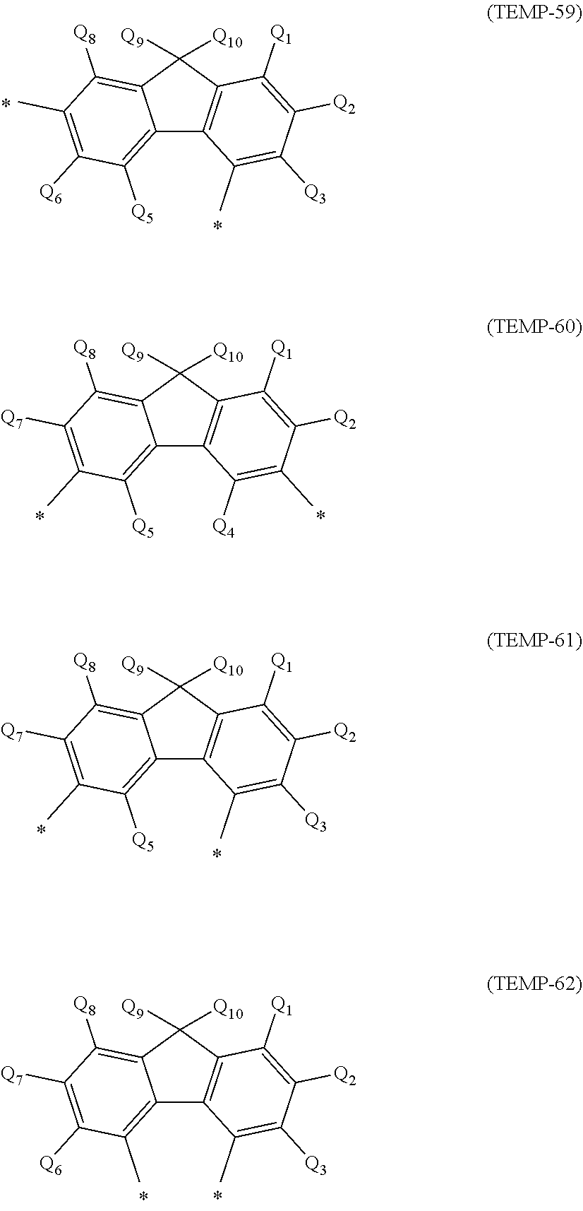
C12=C([Q5])C([Q6])=C(C)C([Q8])=C1C([Q9])([Q10])C1=C2C(C)=C([Q3])C([Q2])=C1[Q1].C12=C([Q5])C(C)=C([Q7])C([Q8])=C1C([Q9])([Q10])C1=C2C([Q4])=C(C)C([Q2])=C1[Q1].C12=C([Q5])C(C)=C([Q7])C([Q8])=C1C([Q9])([Q10])C1=C2C(C)=C([Q3])C([Q2])=C1[Q1].C12=C(C)C([Q6])=C([Q7])C([Q8])=C1C([Q9])([Q10])C1=C2C(C)=C([Q3])C([Q2])=C1[Q1]
